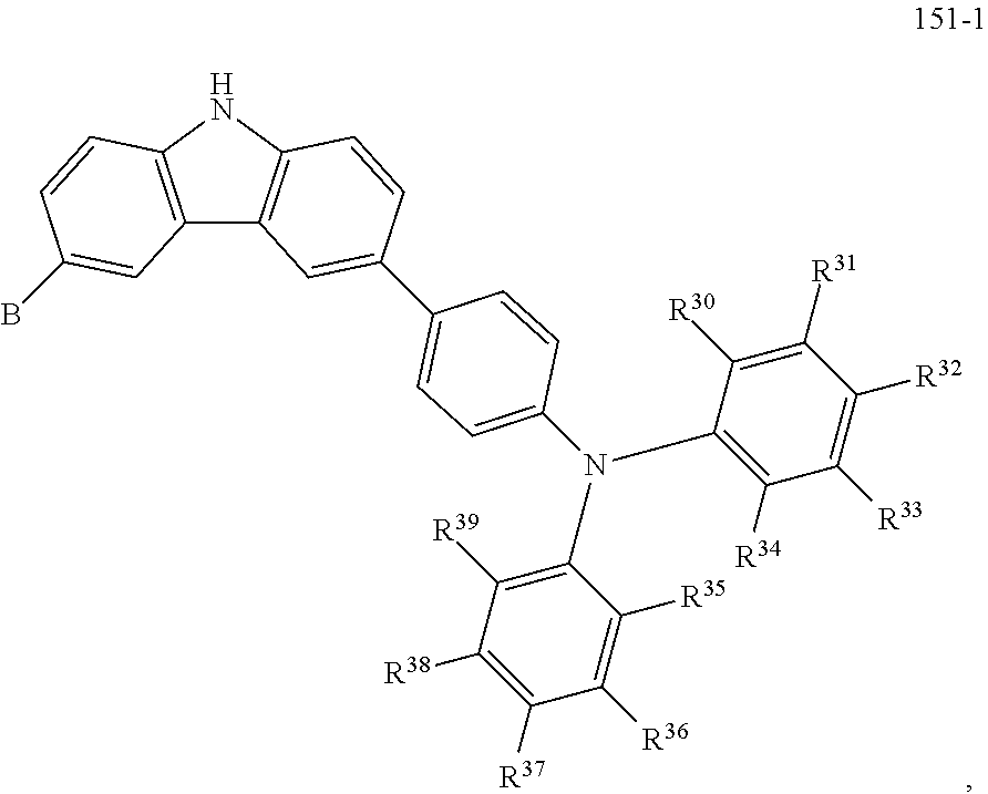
C12=C(NC3=C1C=C(C1=CC=C(N(C4=C([R34])C([R33])=C([R32])C([R31])=C4[R30])C4=C([R39])C([R38])=C([R37])C([R36])=C4[R35])C=C1)C=C3)C=CC(B)=C2
